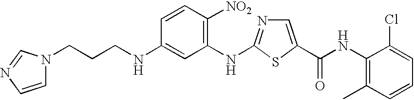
N1=C(NC2=C([NO2])C=CC(NCCCN3C=CN=C3)=C2)SC(C(NC2=C(C)C=CC=C2Cl)=O)=C1
